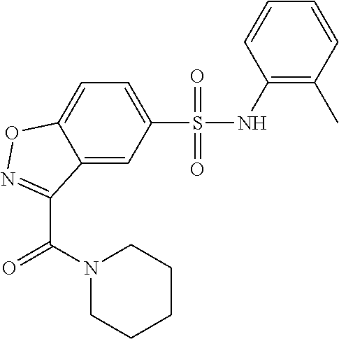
C1=C2C(=CC(S(NC3=C(C)C=CC=C3)(=O)=O)=C1)C(C(=O)N1CCCCC1)=NO2
